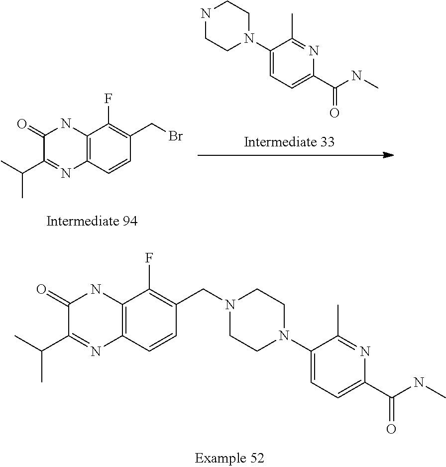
C1=CC2=C(NC(=O)C(C(C)C)=N2)C(F)=C1CBr.C1(C(NC)=O)=CC=C(N2CCNCC2)C(C)=N1.C1=CC2=C(NC(=O)C(C(C)C)=N2)C(F)=C1CN1CCN(C2=CC=C(C(=O)NC)N=C2C)CC1
